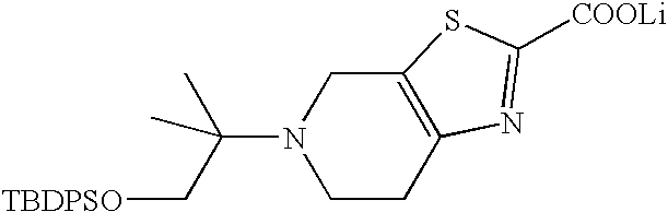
C12=C(CN(C(C)(C)C[TBDPSO])CC1)SC([COOLi])=N2
